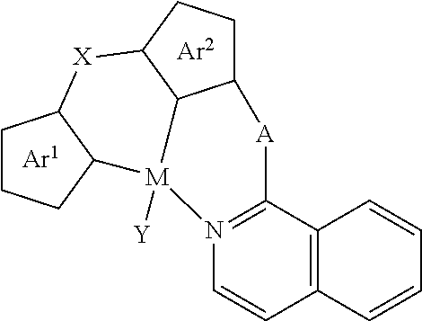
C1CCC2C1[X]C1C3[M]2([Y])N2=C(C4=C(C=C2)C=CC=C4)[A]C3CC1
